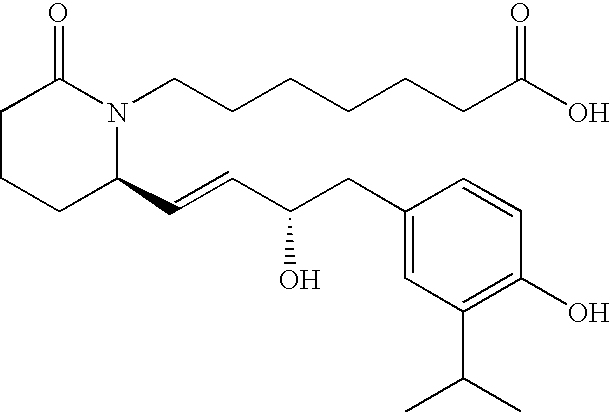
C1CCC(C=CC(CC2=CC(C(C)C)=C(O)C=C2)O)N(CCCCCCC(O)=O)C1=O
